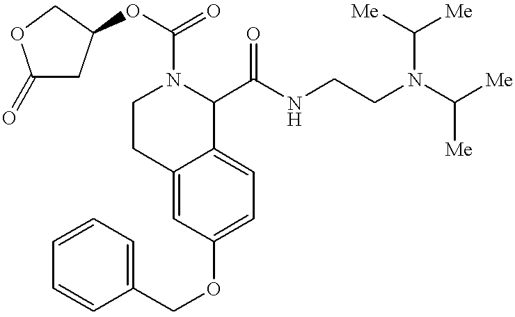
C(=O)(N1CCC2=CC(OCC3=CC=CC=C3)=CC=C2C1C(NCCN(C([Me])[Me])C([Me])[Me])=O)OC1CC(=O)OC1
